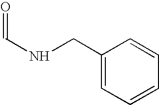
O=CNCC1=CC=CC=C1
